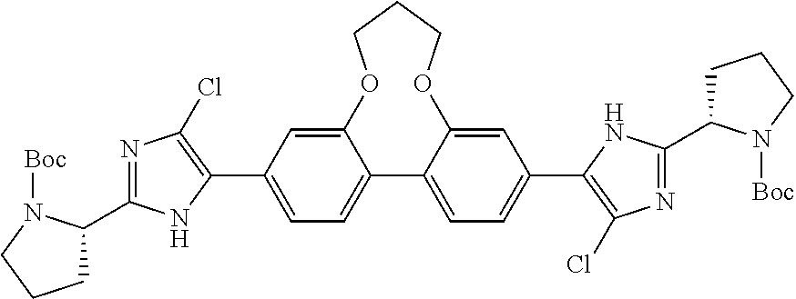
C12=CC(C3=C(Cl)N=C(C4CCCN4[Boc])N3)=CC=C1C1=CC=C(C3=C(Cl)N=C(C4CCCN4[Boc])N3)C=C1OCCCO2
